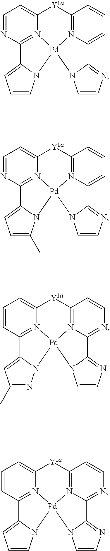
C1=NC2=N3C(=C1)[Y1a]C1=N4C(=CC=C1)C1=NC=CN1[Pd]34N1C2=CC=C1.C1=NC2=N3C(=C1)[Y1a]C1=N4C(=CC=C1)C1=NC=CN1[Pd]34N1C2=CC=C1C.C1=CC2=N3C(=C1)[Y1a]C1=N4C(=NC=C1)C1=NC=CN1[Pd]34N1C2=CC(C)=N1.C1=CC2=N3C(=C1)[Y1a]C1=N4C(=NC=C1)C1=NC=CN1[Pd]34N1C2=CC=C1
